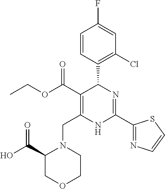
C1=CC(C2C(C(=O)OCC)=C(CN3C(C(O)=O)COCC3)NC(C3=NC=CS3)=N2)=C(Cl)C=C1F
